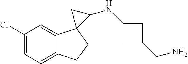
C1(Cl)=CC=C2C(=C1)C1(CC2)C(NC2CC(CN)C2)C1
